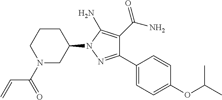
N1(C(=O)C=C)CC(N2N=C(C3=CC=C(OC(C)C)C=C3)C(C(N)=O)=C2N)CCC1
